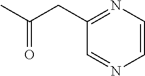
C1(CC(C)=O)=NC=CN=C1
